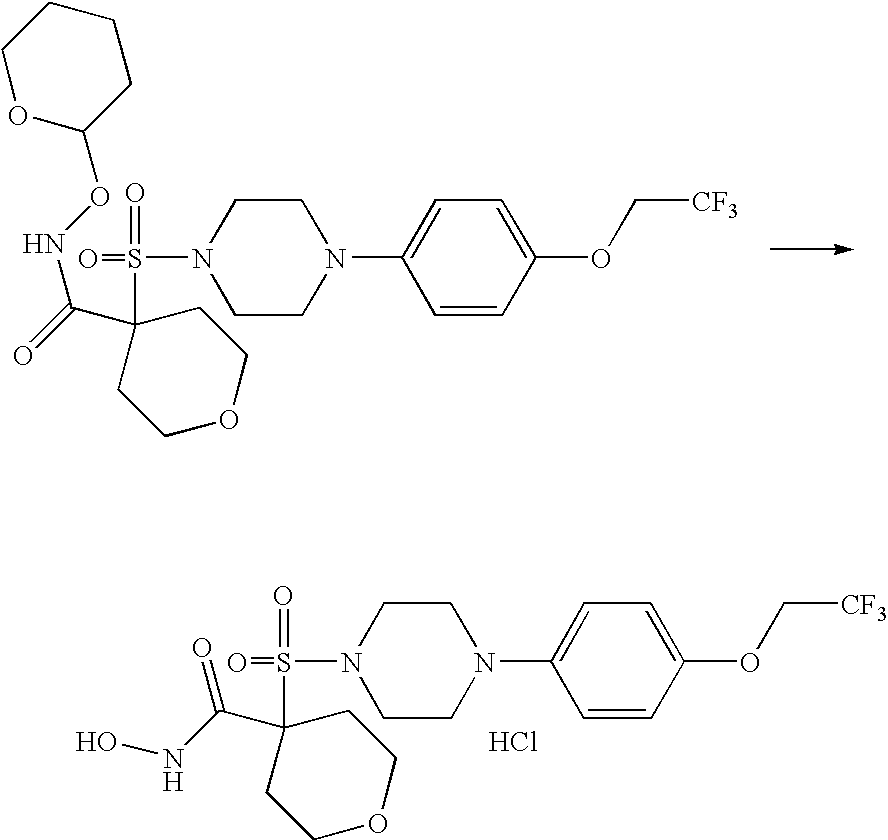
C1CN(C2=CC=C(OC[CF3])C=C2)CCN1S(=O)(C1(C(NOC2CCCCO2)=O)CCOCC1)=O.C1CN(C2=CC=C(OC[CF3])C=C2)CCN1S(=O)(C1(C(NO)=O)CCOCC1)=O.Cl
